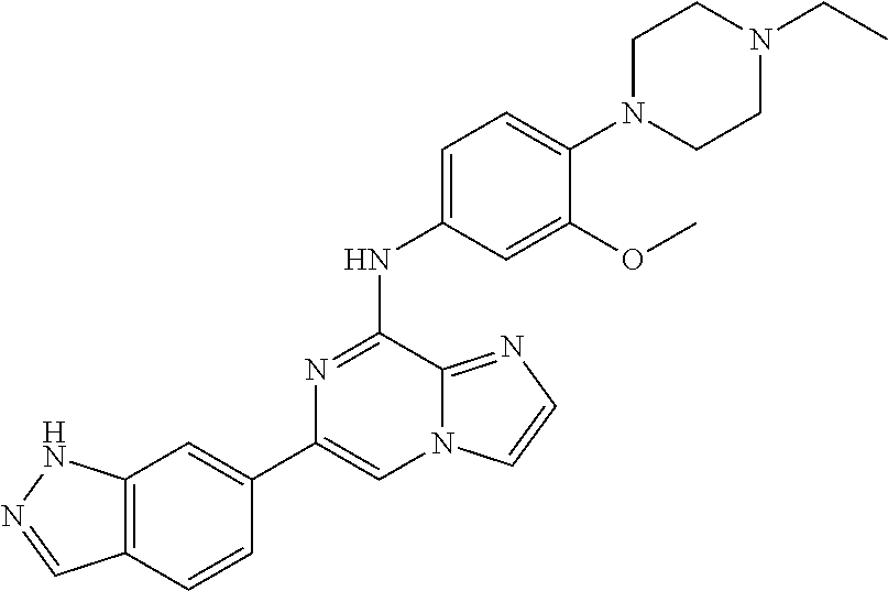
C12=C(C=CC(C3=CN4C(=NC=C4)C(NC4=CC=C(N5CCN(CC)CC5)C(OC)=C4)=N3)=C1)C=NN2
